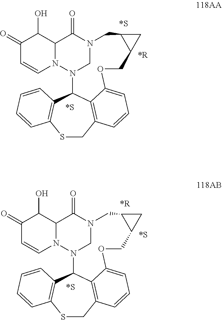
C1(=O)C=CN2C(C1O)C(=O)N1CN2C2C3=C(SCC4=C2C(=CC=C4)OCC2CC2C1)C=CC=C3.C1(=O)C=CN2C(C1O)C(=O)N1CN2C2C3=C(SCC4=C2C(=CC=C4)OCC2CC2C1)C=CC=C3
